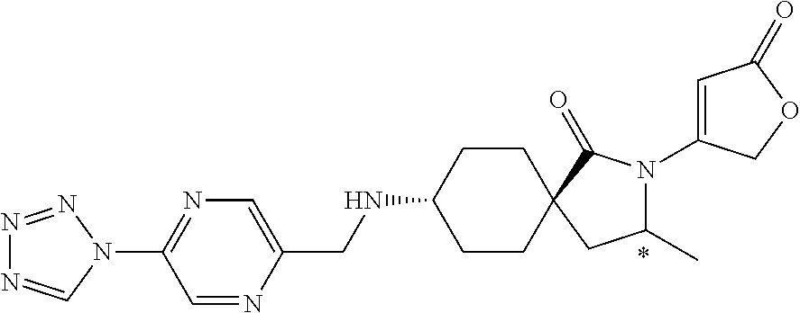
C1CC(NCC2=CN=C(N3C=NN=N3)C=N2)CCC12C(=O)N(C1=CC(=O)OC1)C(C)C2
